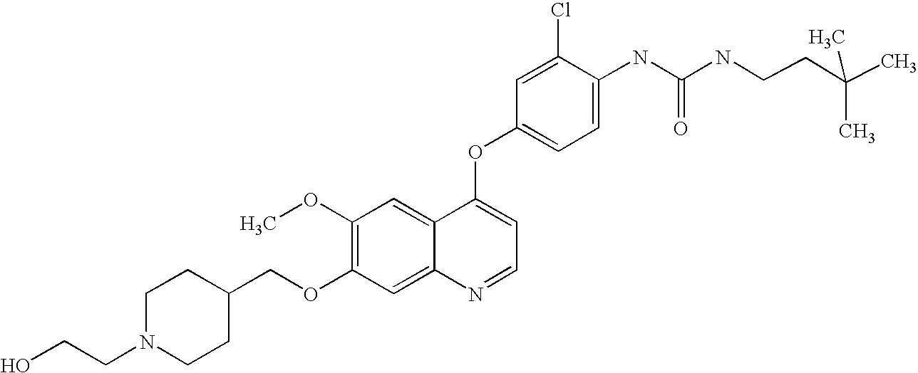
C1(Cl)=CC(OC2=CC=NC3=CC(OCC4CCN(CCO)CC4)=C(OC)C=C23)=CC=C1NC(=O)NCCC(C)(C)C
